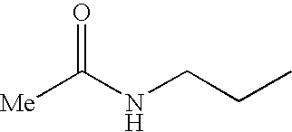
[Me]C(NCCC)=O
